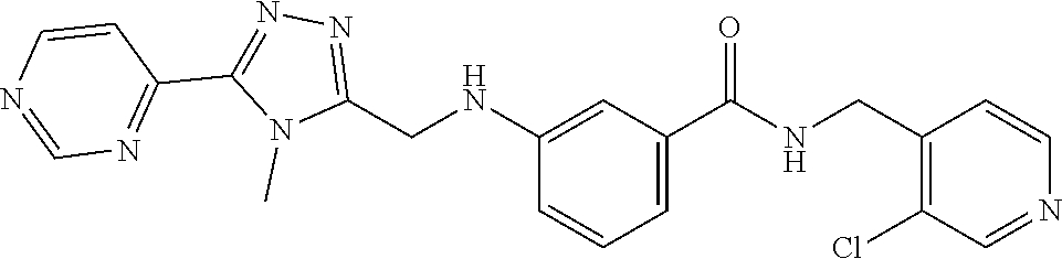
N1=C(CNC2=CC(C(=O)NCC3=C(Cl)C=NC=C3)=CC=C2)N(C)C(C2=NC=NC=C2)=N1
